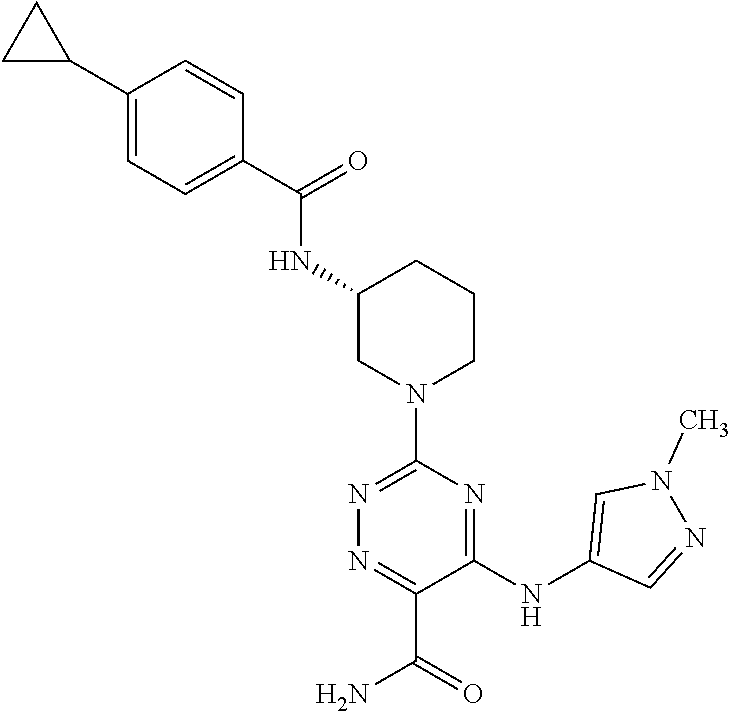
C1(NC(C2=CC=C(C3CC3)C=C2)=O)CN(C2=NN=C(C(=O)N)C(NC3=CN(C)N=C3)=N2)CCC1
